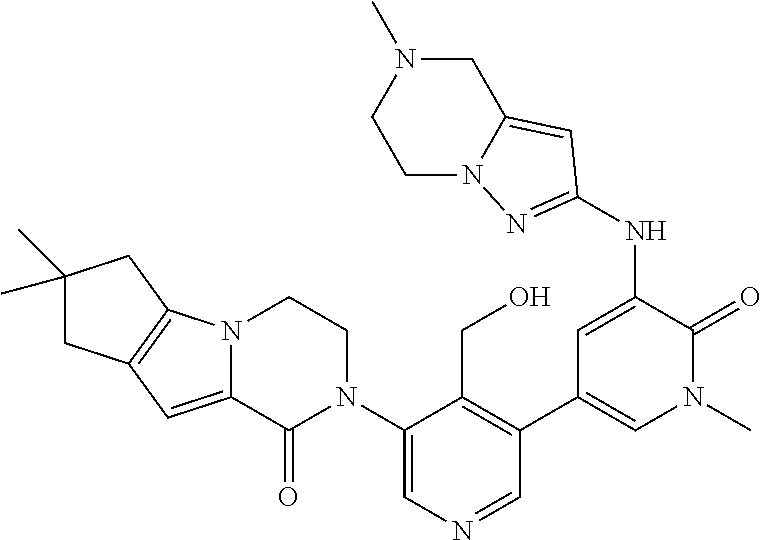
N12C(=CC3=C1CC(C)(C)C3)C(=O)N(C1=CN=CC(C3=CN(C)C(=O)C(NC4=NN5CCN(C)CC5=C4)=C3)=C1CO)CC2
